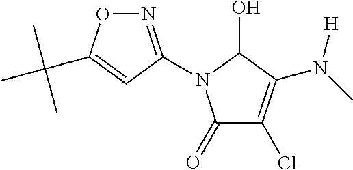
C1(=O)C(Cl)=C(N(C)[H])C(O)N1C1=NOC(C(C)(C)C)=C1
